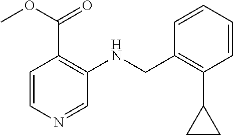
C1=CN=CC(NCC2=C(C3CC3)C=CC=C2)=C1C(OC)=O
